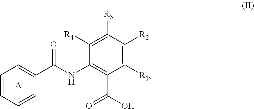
C1=CC=CC(C(NC2=C(C(O)=O)C([R1])=C([R2])C([R3])=C2[R4])=O)=C1.[A]
